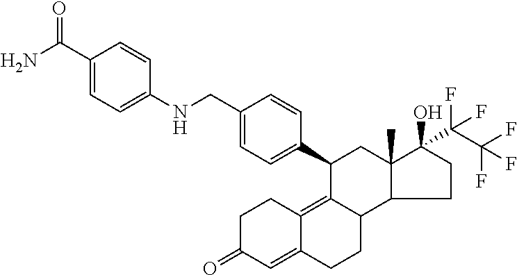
C1C(=O)C=C2C(=C3C(CC2)C2C(C)(CC3C3=CC=C(CNC4=CC=C(C(N)=O)C=C4)C=C3)C(O)(C(C(F)(F)F)(F)F)CC2)C1
